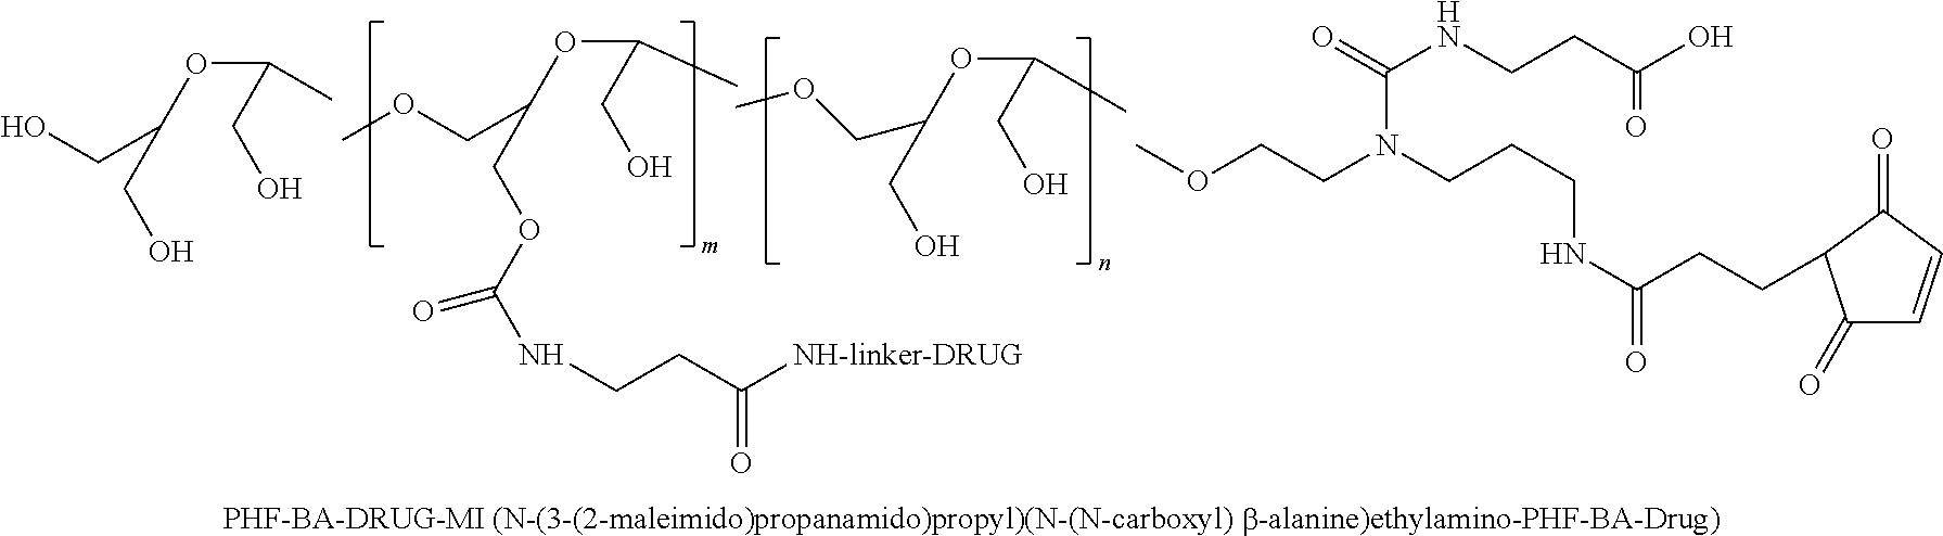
O(CC(OC(CO)C)COC(=O)NCCC(=O)[NH-linker-DRUG])C.C(OC(CO)COC)(CO)C.C(OC(CO)CO)(CO)C.COCCN(CCCNC(CCC1C(=O)C=CC1=O)=O)C(NCCC(O)=O)=O
